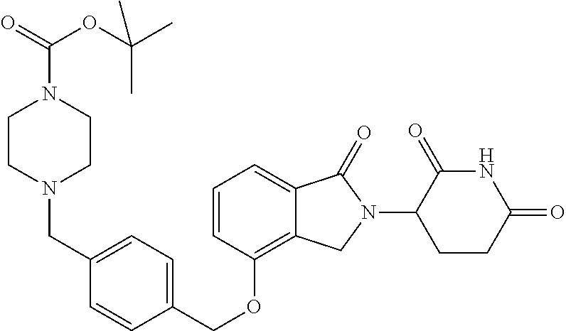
C(OC1=C2C(=CC=C1)C(=O)N(C1C(=O)NC(=O)CC1)C2)C1=CC=C(CN2CCN(C(OC(C)(C)C)=O)CC2)C=C1
